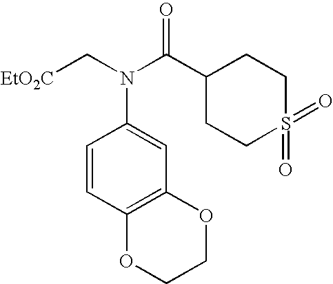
[EtO2C]CN(C(C1CCS(=O)(=O)CC1)=O)C1=CC2=C(C=C1)OCCO2
